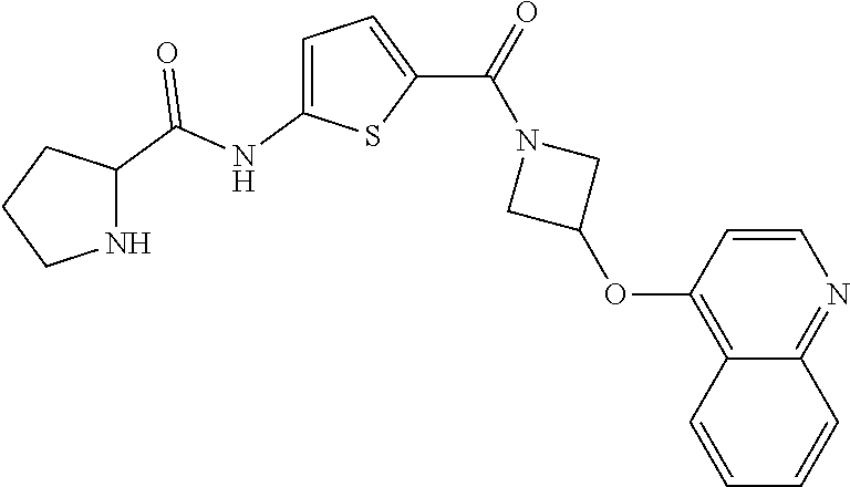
C1=C(NC(=O)C2NCCC2)SC(C(N2CC(OC3=C4C(=NC=C3)C=CC=C4)C2)=O)=C1
